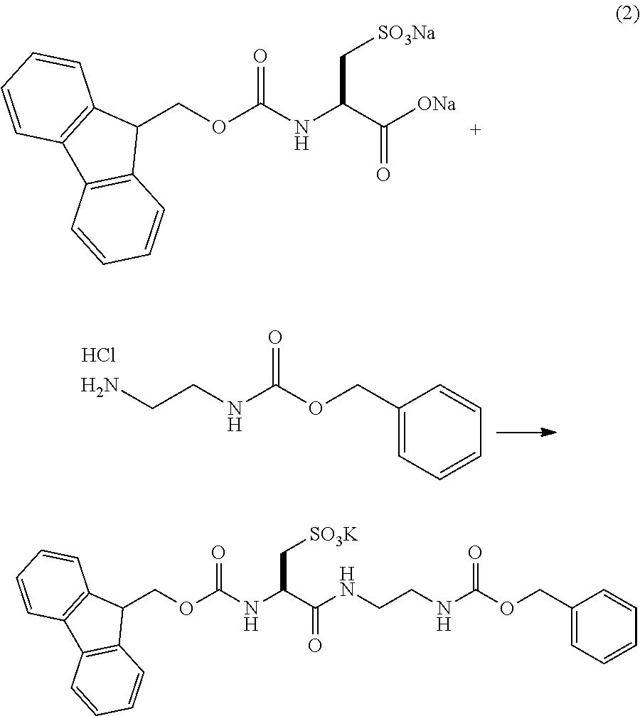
C(CNC(OCC1=CC=CC=C1)=O)NC(C(NC(OCC1C2=C(C3=C1C=CC=C3)C=CC=C2)=O)C[SO3K])=O.[ONa]C(C(NC(OCC1C2=C(C3=C1C=CC=C3)C=CC=C2)=O)C[SO3Na])=O.C(CNC(OCC1=CC=CC=C1)=O)N.Cl
